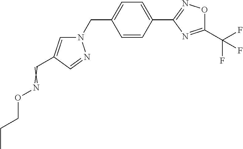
C1=CC(C2=NOC(C(F)(F)F)=N2)=CC=C1CN1C=C(C=NOCCC)C=N1
